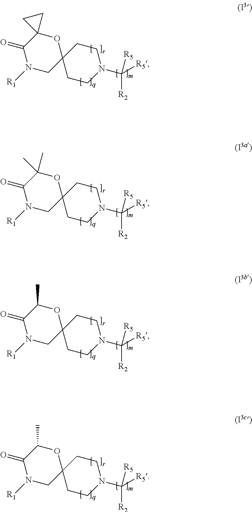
N1([R1])CC2(OC3(C1=O)CC3)CCN(C([R2])([R5])[R5])CC2.N1([R1])CC2(OC(C)(C)C1=O)CCN(C([R2])([R5])[R5])CC2.N1([R1])CC2(OC(C)C1=O)CCN(C([R2])([R5])[R5])CC2.N1([R1])CC2(OC(C)C1=O)CCN(C([R2])([R5])[R5])CC2
